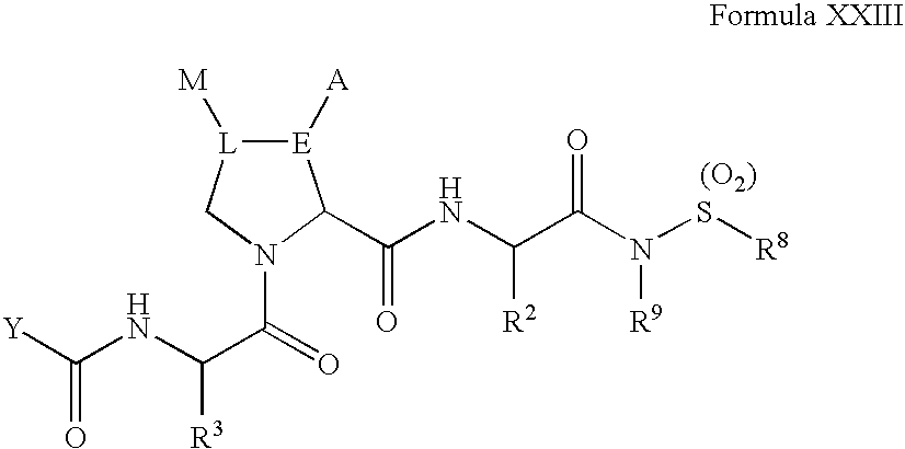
C(NC(C(=O)N1C[L]([M])[E]([A])C1C(NC(C(N(S[R8])[R9])=O)[R2])=O)[R3])([Y])=O.[(O2)]
